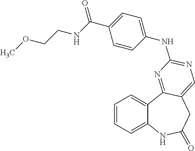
C1=CC=C2C(=C1)C1=NC(NC3=CC=C(C(=O)NCCOC)C=C3)=NC=C1CC(=O)N2
